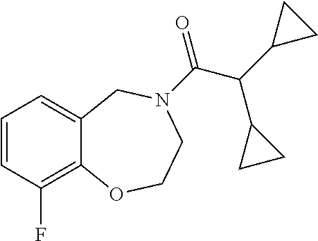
C1=CC(F)=C2C(=C1)CN(C(=O)C(C1CC1)C1CC1)CCO2
